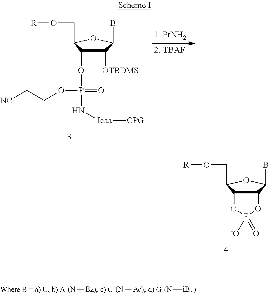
C1([OTBDMS])C(OP(=O)(OCC[NC])N[Icaa][CPG])C(CO[R])OC1B.C12C(C(CO[R])OC1B)OP(=O)([-O])O2.[(N][Bz)].[(N][Ac)].[(N][iBu)]
